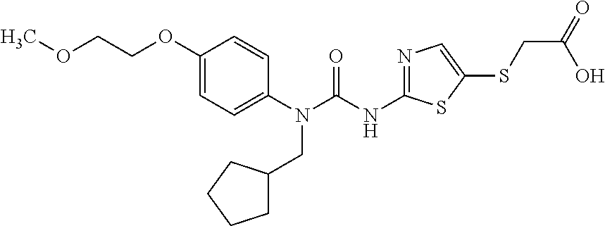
C1(N(CC2CCCC2)C(=O)NC2=NC=C(SCC(=O)O)S2)=CC=C(OCCOC)C=C1
